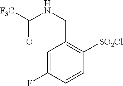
[SO2Cl]C1=C(CNC([F3C])=O)C=C(F)C=C1
